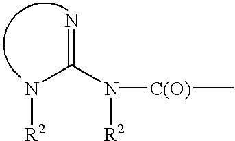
N(C(N([R2])[C(O)]C)=N)[R2]
